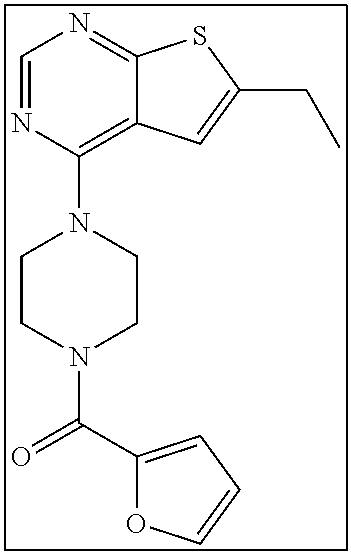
C12=C(N3CCN(C(C4=CC=CO4)=O)CC3)N=CN=C1SC(CC)=C2
